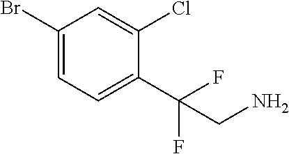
C1(Br)=CC=C(C(CN)(F)F)C(Cl)=C1
